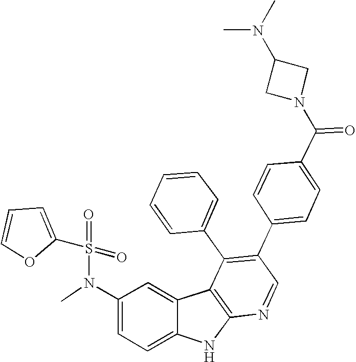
N(C1=CC=C2C(=C1)C1=C(N2)N=CC(C2=CC=C(C(N3CC(N(C)C)C3)=O)C=C2)=C1C1=CC=CC=C1)(C)S(=O)(=O)C1=CC=CO1
